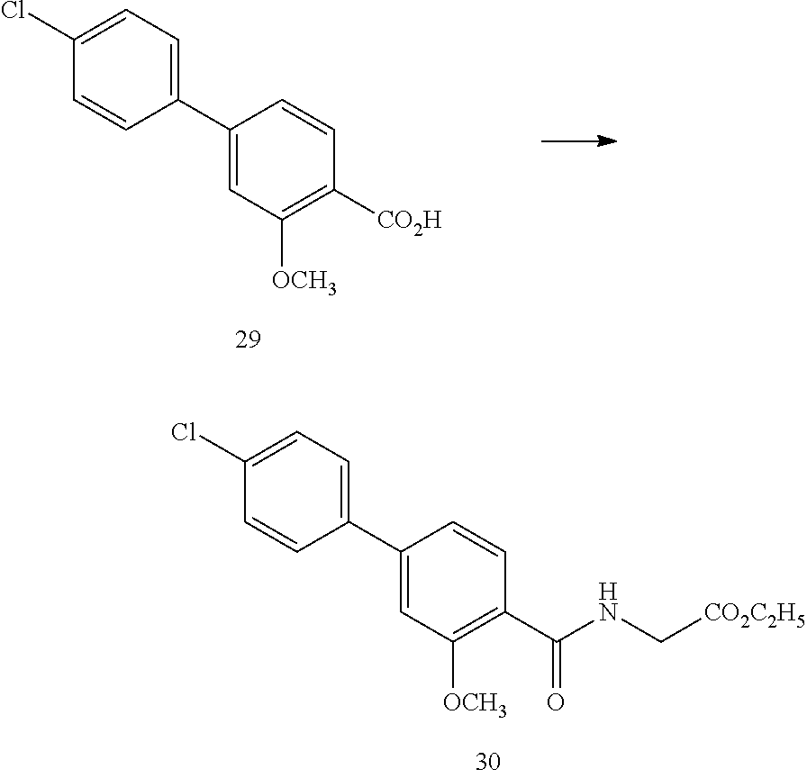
C1=CC(C2=CC([OCH3])=C([CO2H])C=C2)=CC=C1Cl.C1=CC(C2=CC([OCH3])=C(C(NC[CO2C2H5])=O)C=C2)=CC=C1Cl
